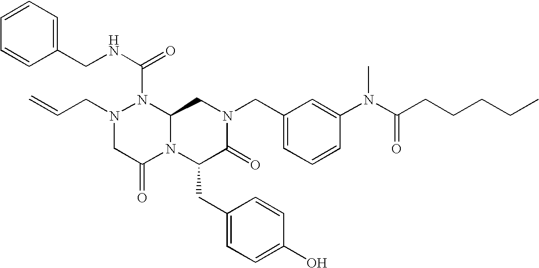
N1(CC=C)CC(=O)N2C(N1C(NCC1=CC=CC=C1)=O)CN(CC1=CC=CC(N(C(CCCCC)=O)C)=C1)C(=O)C2CC1=CC=C(O)C=C1
